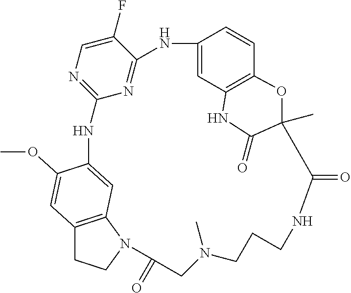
C12=C3N(CC1)C(=O)CN(C)CCCNC(=O)C1(C)C(=O)NC4=C(C=CC(=C4)NC4=NC(=NC=C4F)NC(=C3)C(OC)=C2)O1
